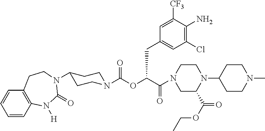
C1=CC2=C(C=C1)CCN(C1CCN(C(OC(C(=O)N3CC(C(OCC)=O)N(C4CCN(C)CC4)CC3)CC3=CC(Cl)=C(N)C([CF3])=C3)=O)CC1)C(=O)N2[H]
